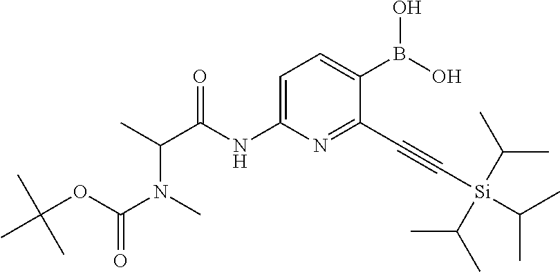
C1=C(NC(C(C)N(C(OC(C)(C)C)=O)C)=O)N=C(C#C[Si](C(C)C)(C(C)C)C(C)C)C(B(O)O)=C1
